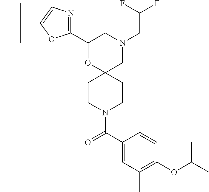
N1(CC(F)F)CC2(OC(C3=NC=C(C(C)(C)C)O3)C1)CCN(C(C1=CC(C)=C(OC(C)C)C=C1)=O)CC2
